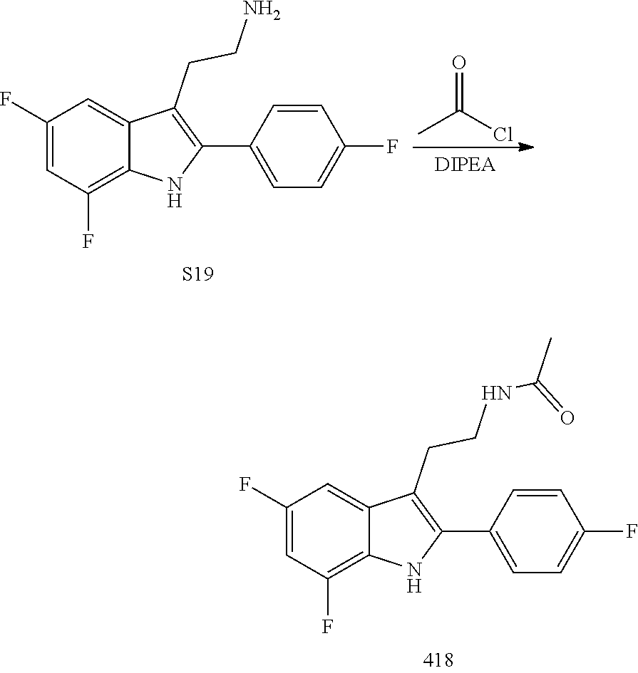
CC(Cl)=O.C1(F)=CC(F)=C2C(=C1)C(CCN)=C(C1=CC=C(F)C=C1)N2.[S19].C1(F)=CC(F)=C2C(=C1)C(CCNC(C)=O)=C(C1=CC=C(F)C=C1)N2
